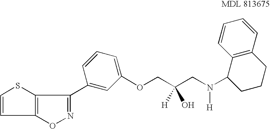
C1=CC2=C(S1)C(C1=CC(OCC(CN([H])C3C4=C(C=CC=C4)CCC3)([H])O)=CC=C1)=NO2
